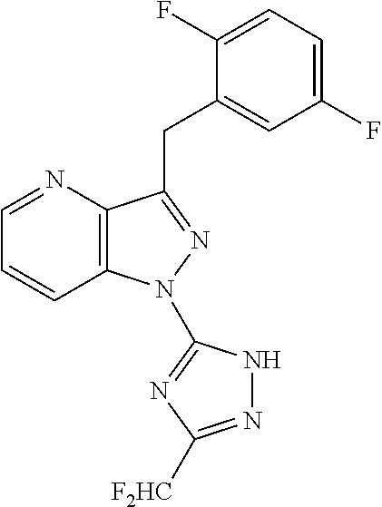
C1=NC2=C(C=C1)N(C1=NC([F2HC])=NN1)N=C2CC1=CC(F)=CC=C1F
